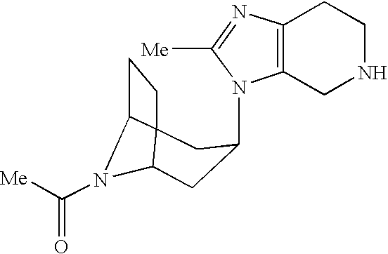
N1(C2CC3N(C([Me])=O)C4C3(CC4)C2)C2=C(N=C1[Me])CCNC2
